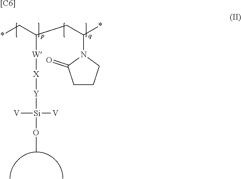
*CC(CC(*)N1C(=O)CCC1)[W][X][Y][Si](OC)([V])[V].[[C6]]
